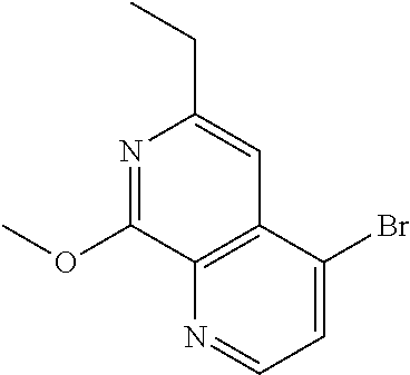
N1=C(OC)C2=C(C=C1CC)C(Br)=CC=N2
